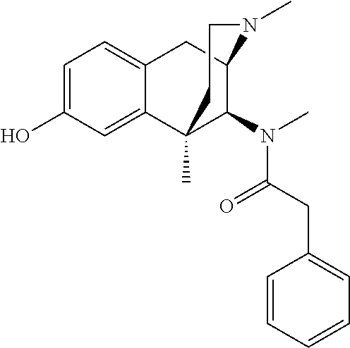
C1=C(O)C=C2C(=C1)CC1C(N(C)C(CC3=CC=CC=C3)=O)C2(C)CCN1C
